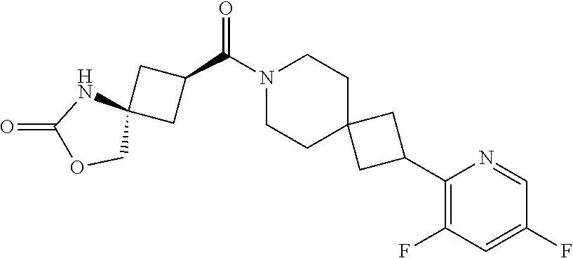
N1(C(C2CC3(C2)NC(=O)OC3)=O)CCC2(CC1)CC(C1=C(F)C=C(F)C=N1)C2
